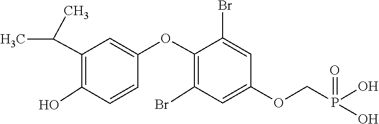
C1=C(OCP(O)(O)=O)C=C(Br)C(OC2=CC(C(C)C)=C(O)C=C2)=C1Br
